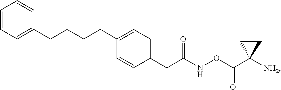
C1=CC=C(CCCCC2=CC=C(CC(NOC(C3([NH2])CC3)=O)=O)C=C2)C=C1
